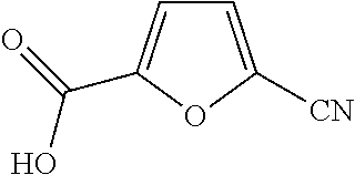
C1=C([CN])OC(C(=O)O)=C1
